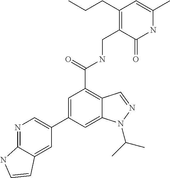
C1=C(C2=CN=C3C(=C2)C=CN3)C=C2C(=C1C(=O)NCC1=C(CCC)C=C(C)NC1=O)C=NN2C(C)C
